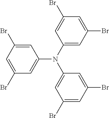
C1=C(Br)C=C(Br)C=C1N(C1=CC(Br)=CC(Br)=C1)C1=CC(Br)=CC(Br)=C1
